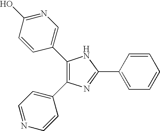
C1(C2=CN=C(O)C=C2)=C(C2=CC=NC=C2)N=C(C2=CC=CC=C2)N1
